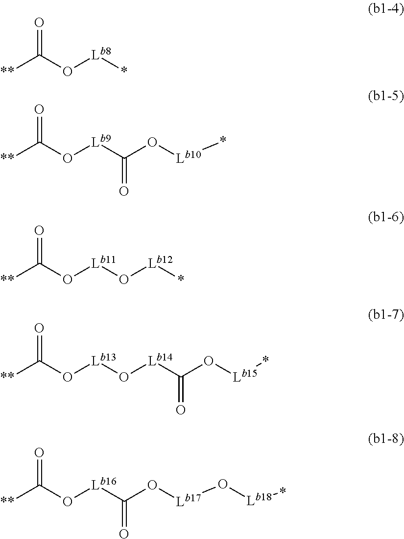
[**]C(O[Lb8]*)=O.[**]C(O[Lb9]C(O[Lb10]*)=O)=O.[**]C(O[Lb11]O[Lb12]*)=O.[**]C(O[Lb13]O[Lb14]C(O[Lb15]*)=O)=O.[**]C(O[Lb16]C(O[Lb17]O[Lb18]*)=O)=O
